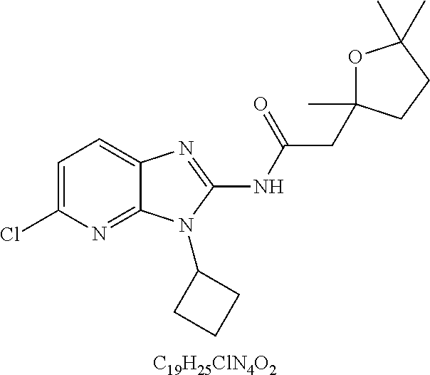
[C19H25ClN4O2].C1=C(Cl)N=C2C(=C1)N=C(NC(CC1(C)OC(C)(C)CC1)=O)N2C1CCC1
